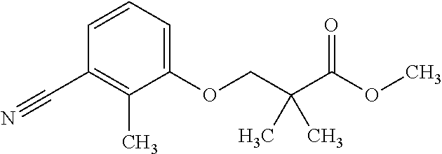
C1=CC=C(OCC(C(=O)OC)(C)C)C(C)=C1C#N
